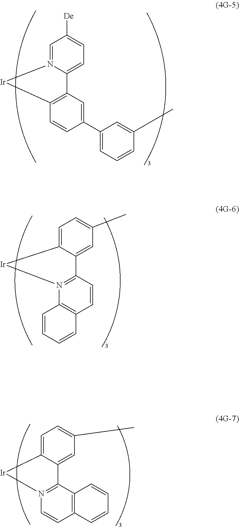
[Ir]1N2=CC([De])=CC=C2C2=C1C=CC(C1=CC=CC(C)=C1)=C2.[Ir]1C2=CC=C(C)C=C2C2=N1C1=C(C=C2)C=CC=C1.[Ir]1C2=CC=C(C)C=C2C2=N1C=CC1=C2C=CC=C1
